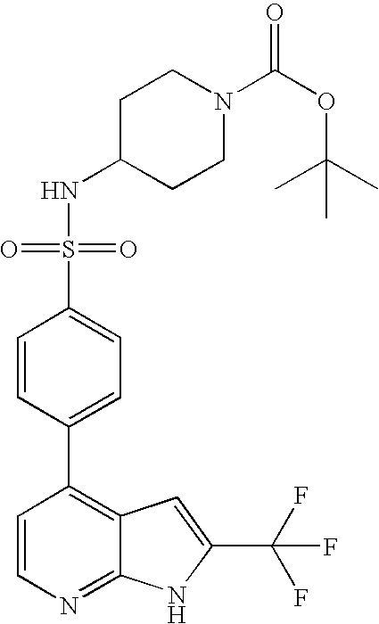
C1=CN=C2C(=C1C1=CC=C(S(NC3CCN(C(OC(C)(C)C)=O)CC3)(=O)=O)C=C1)C=C(C(F)(F)F)N2
